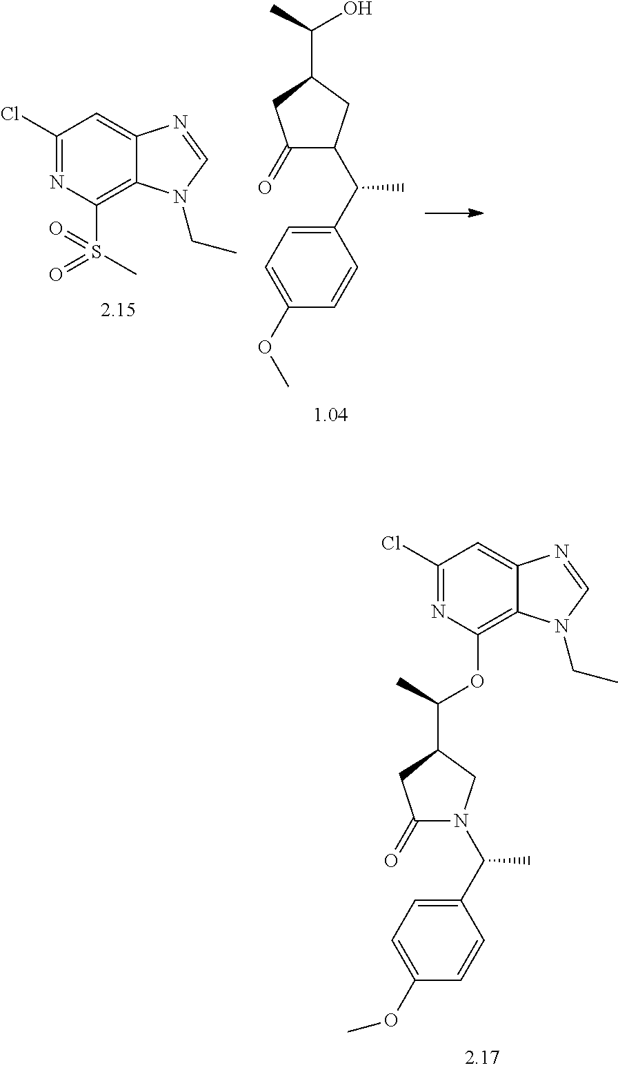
OC(C)C1CC(C(C2=CC=C(OC)C=C2)C)C(=O)C1.C1(Cl)=NC(S(C)(=O)=O)=C2C(=C1)N=CN2CC.C1(Cl)=NC(OC(C)C2CN(C(C3=CC=C(OC)C=C3)C)C(=O)C2)=C2C(=C1)N=CN2CC
